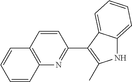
C1=CC2=C(C=C1)C=CC(C1=C(C)NC3=CC=CC=C13)=N2
